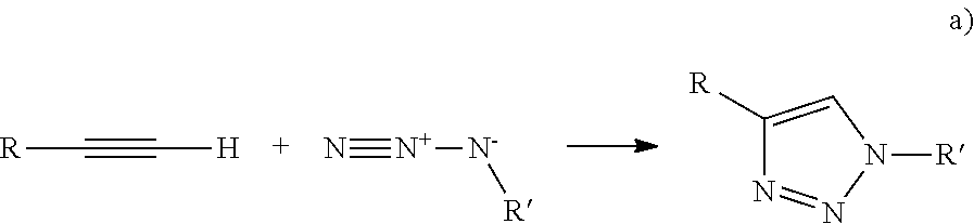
[R]C#C[H].N#[N+][N-][R].C1([R])=CN([R])N=N1
